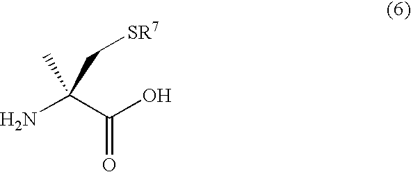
NC(C(O)=O)(C[SR7])C
